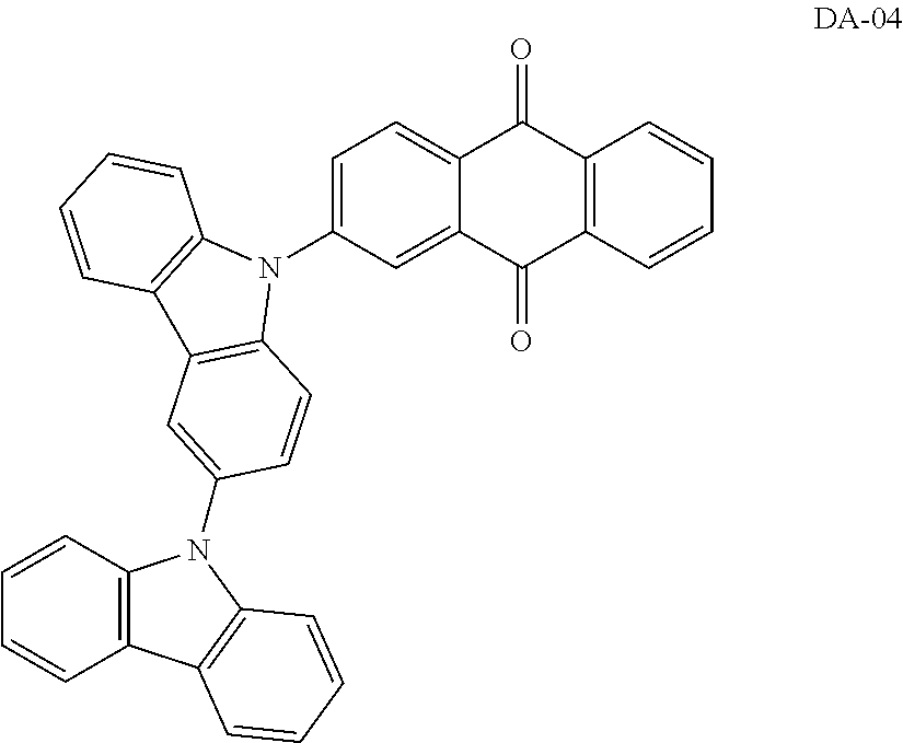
C1=C(N2C3=C(C4=C2C=CC(N2C5=C(C=CC=C5)C5=C2C=CC=C5)=C4)C=CC=C3)C=C2C(=C1)C(=O)C1=C(C=CC=C1)C2=O
